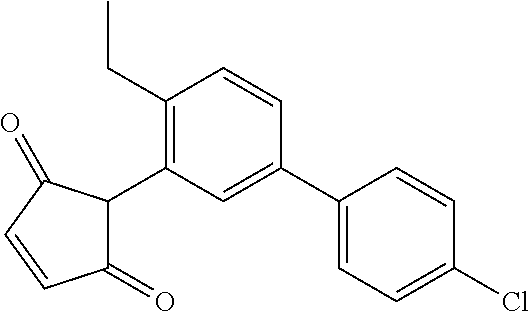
C1(C2=C(CC)C=CC(C3=CC=C(Cl)C=C3)=C2)C(=O)C=CC1=O
